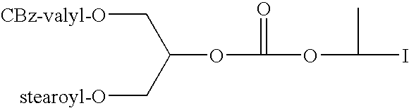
C(OC(OC(I)C)=O)(C[stearoyl-O])C[CBz-valyl-O]
